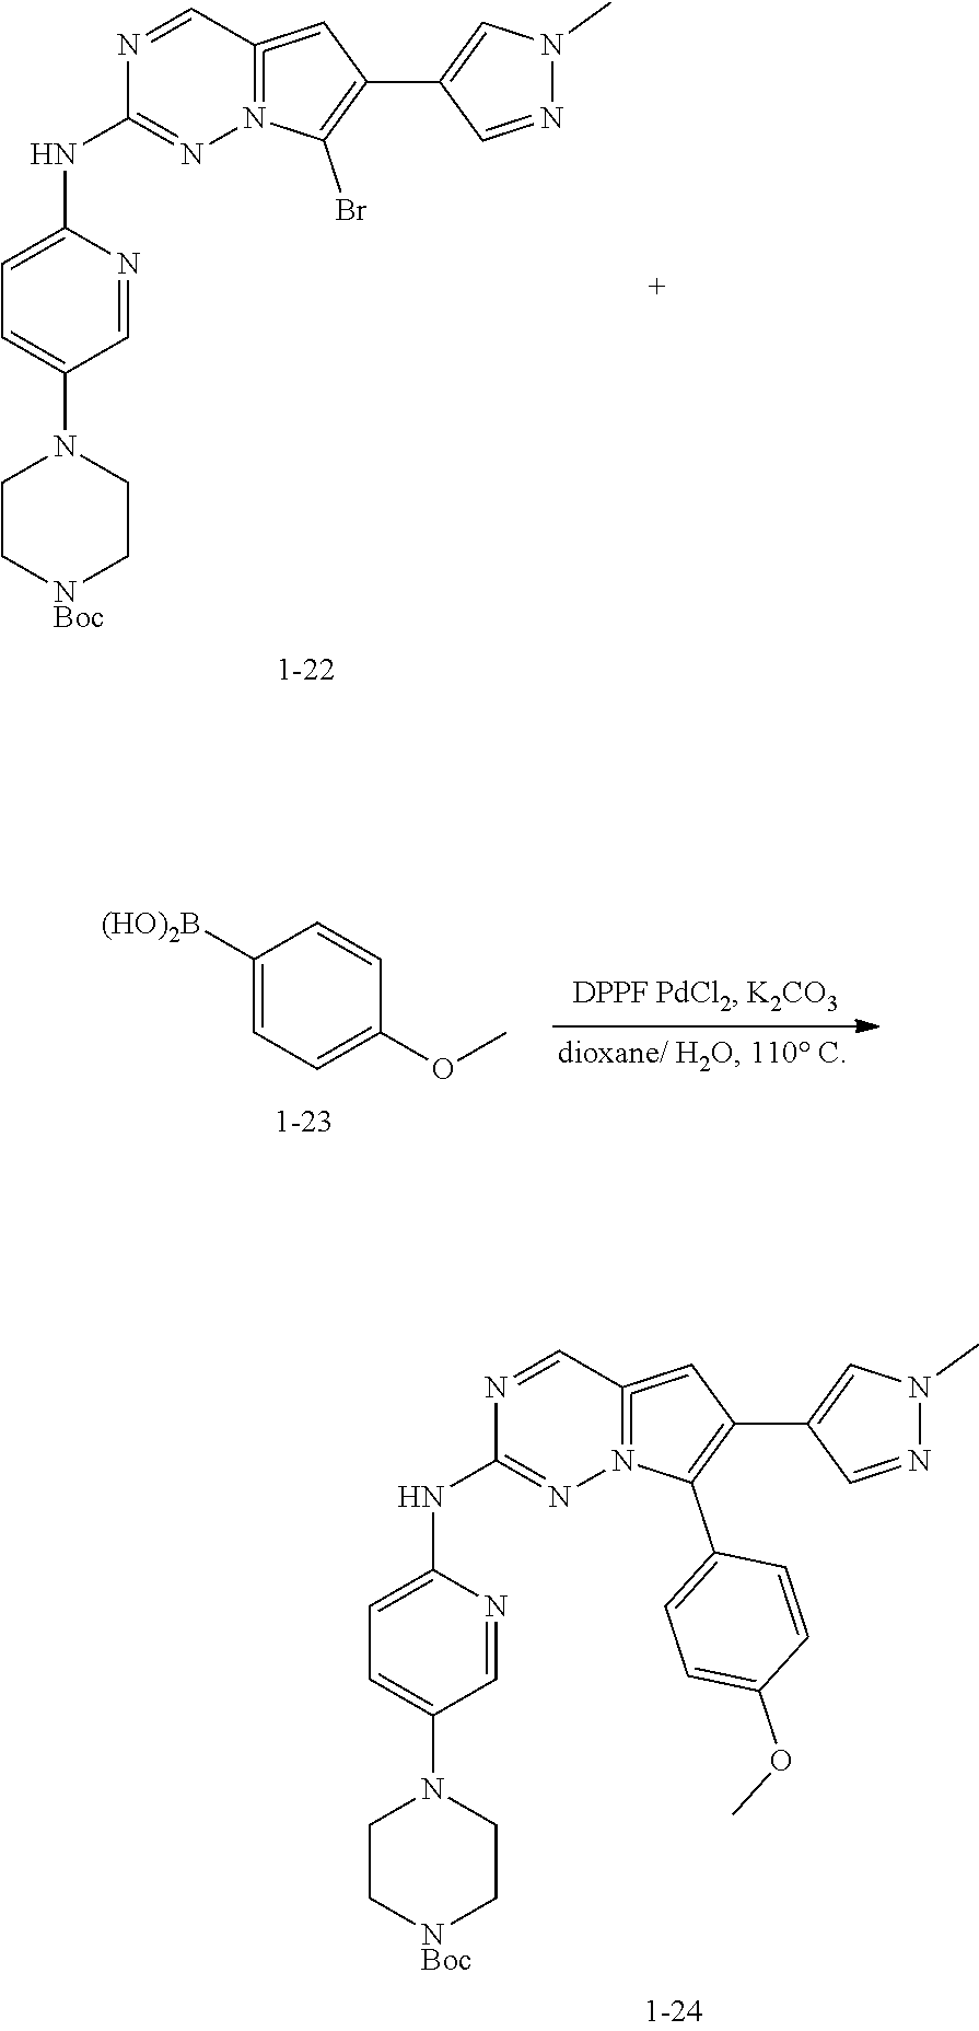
C1C[NBoc]CCN1C1=CC=C(NC2=NN3=C(=CC(C4=CN(C)N=C4)=C3C3=CC=C(OC)C=C3)C=N2)N=C1.C1C[NBoc]CCN1C1=CC=C(NC2=NN3=C(=CC(C4=CN(C)N=C4)=C3Br)C=N2)N=C1.C1([(HO)2B])=CC=C(OC)C=C1
